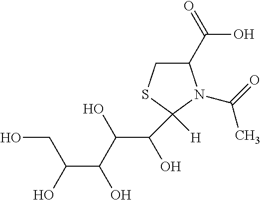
C1(C(O)=O)CSC([H])(C(C(O)C(C(O)CO)O)O)N1C(=O)C
